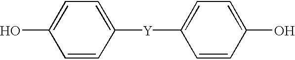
C1([Y]C2=CC=C(O)C=C2)=CC=C(O)C=C1
